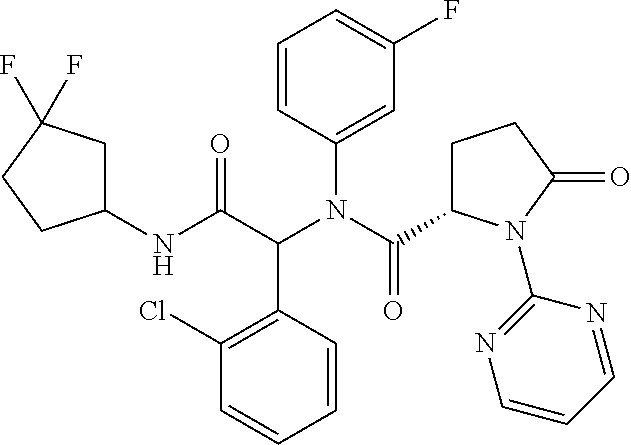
C1=CC=CC(C(C(=O)NC2CC(F)(F)CC2)N(C(C2CCC(=O)N2C2=NC=CC=N2)=O)C2=CC(F)=CC=C2)=C1Cl
